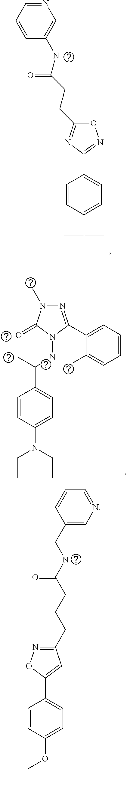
C1=CC(C(C)(C)C)=CC=C1C1=NOC(CCC(NC2=CN=CC=C2)=O)=N1.C1=CC(OCC)=CC=C1C1=CC(CCCC(NCC2=CN=CC=C2)=O)=NO1.C1=CC(N(CC)CC)=CC=C1C(NN1C(C2=CC=CC=C2C)=NN(C)C1=O)C
